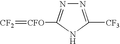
N1=C([CF3])NC([CFO]=[CF2])=N1
